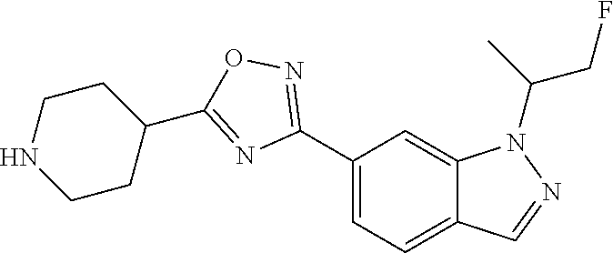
C1(C2=NOC(C3CCNCC3)=N2)=CC=C2C(=C1)N(C(C)CF)N=C2
